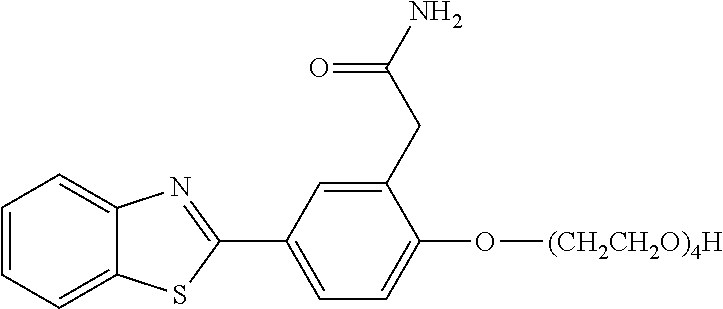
C1=CC=C2C(=C1)N=C(C1=CC=C(O[(CH2CH2O)4H])C(CC(N)=O)=C1)S2
